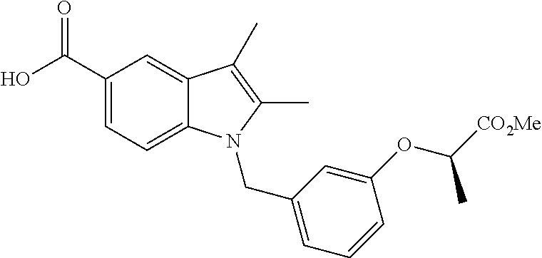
OC(C1=CC=C2C(=C1)C(C)=C(C)N2CC1=CC=CC(OC([CO2Me])C)=C1)=O
